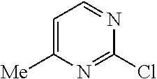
C1=C([Me])N=C(Cl)N=C1
